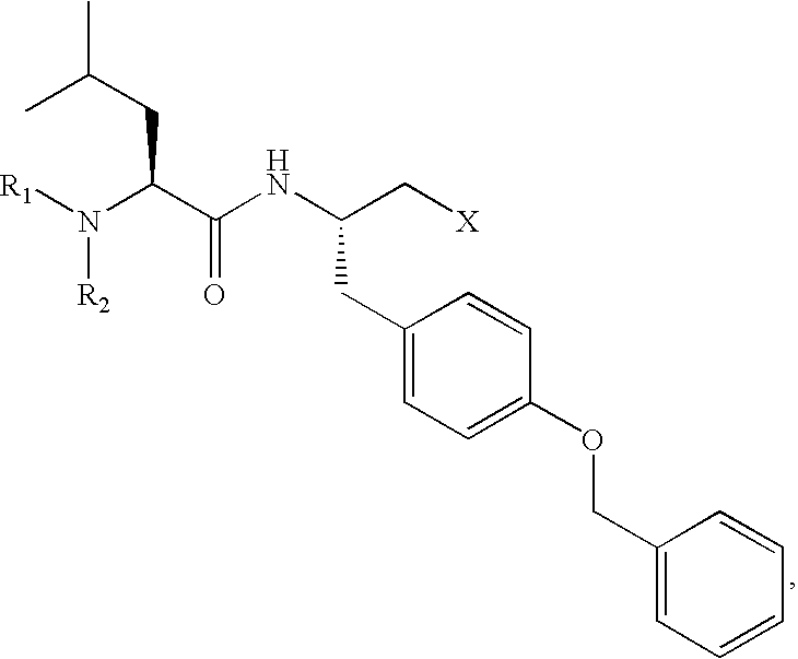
[R1]N(C(C(NC(C[X])CC1=CC=C(OCC2=CC=CC=C2)C=C1)=O)CC(C)C)[R2]
